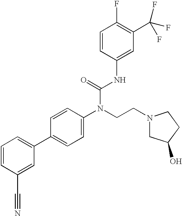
C1=CC(C#N)=CC(C2=CC=C(N(CCN3CC(O)CC3)C(=O)NC3=CC(C(F)(F)F)=C(F)C=C3)C=C2)=C1
